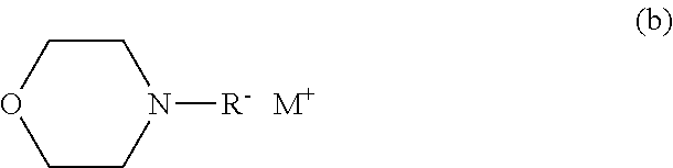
C1CN([R-])CCO1.[M+]
